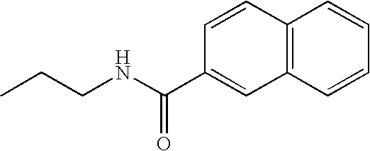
C1(C(NCCC)=O)=CC2=C(C=C1)C=CC=C2
